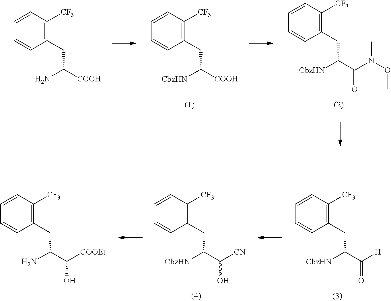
C1=CC=CC(CC([COOH])N)=C1[CF3].C1=CC=CC(CC([COOH])[CbzHN])=C1[CF3].C1=CC=CC(CC(C(N(OC)C)=O)[CbzHN])=C1[CF3].C1=CC=CC(CC(C([H])=O)[CbzHN])=C1[CF3].C1=CC=CC(CC(C([CN])O)[CbzHN])=C1[CF3].C1=CC=CC(CC(C([COOEt])O)N)=C1[CF3]
